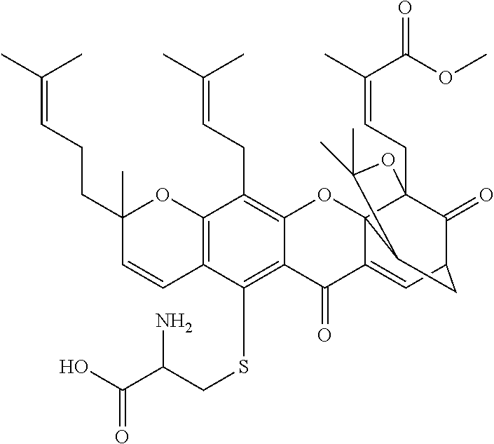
C12=C(C(SCC(C(O)=O)N)=C3C(=C1CC=C(C)C)OC14C(=CC5C(=O)C1(CC=C(C(=O)OC)C)OC(C)(C)C4C5)C3=O)C=CC(CCC=C(C)C)(C)O2
